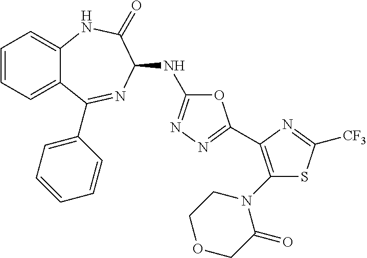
O1C(NC2N=C(C3=CC=CC=C3)C3=CC=CC=C3NC2=O)=NN=C1C1=C(N2CCOCC2=O)SC([CF3])=N1
